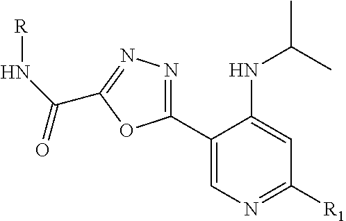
C1(C2=CN=C([R1])C=C2NC(C)C)=NN=C(C(=O)N[R])O1
